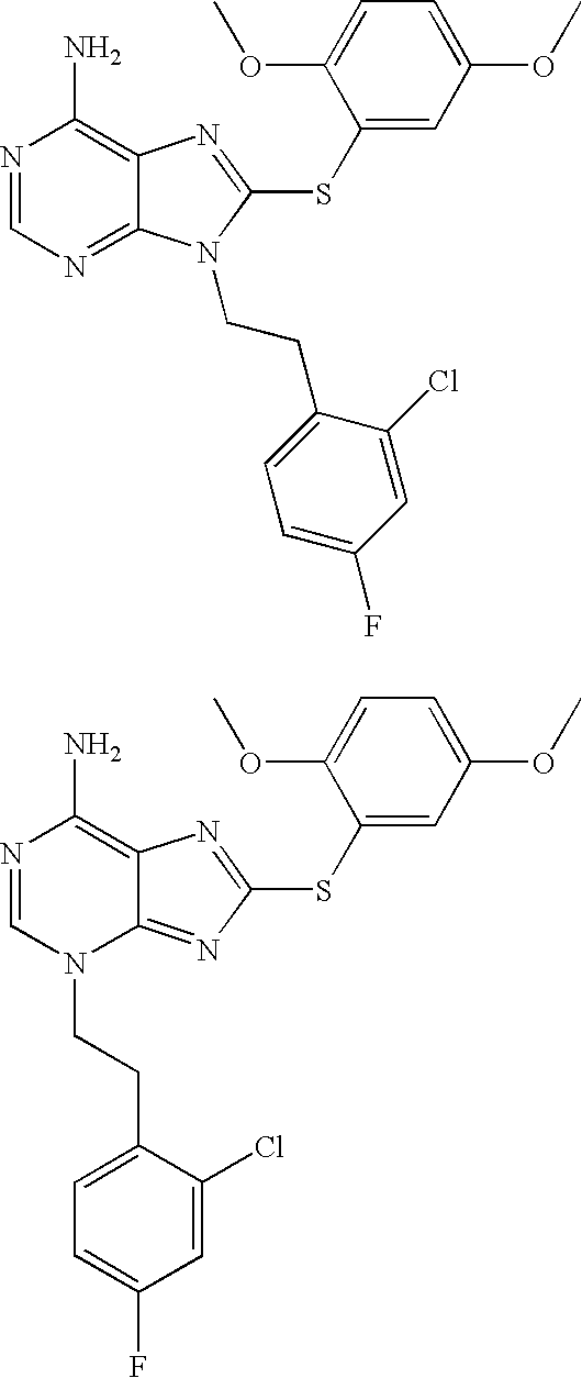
N1=CN=C2C(=C1N)N=C(SC1=CC(OC)=CC=C1OC)N2CCC1=CC=C(F)C=C1Cl.N1=CN(CCC2=CC=C(F)C=C2Cl)C2=NC(SC3=CC(OC)=CC=C3OC)=NC2=C1N
